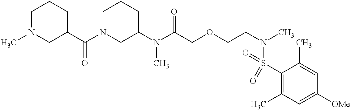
C1N(C)CC(C(N2CC(N(C(COCCN(C)S(=O)(C3=C(C)C=C([OMe])C=C3C)=O)=O)C)CCC2)=O)CC1
